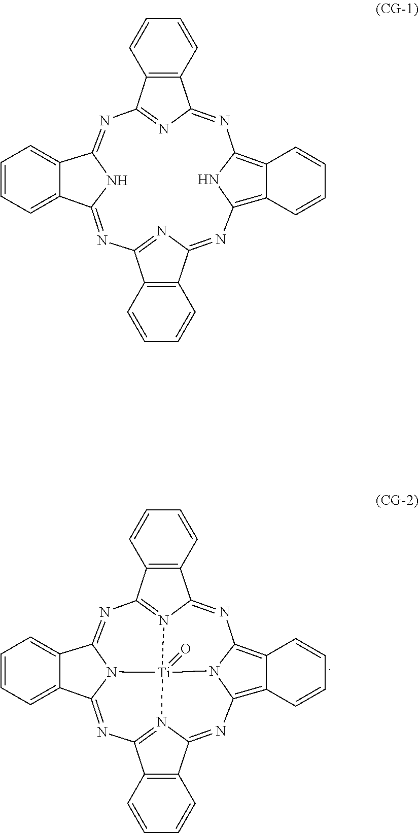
C12=N3C(=NC4=C5C(=C6N4[Ti]34(=O)N3=C(C7=C(C3=N6)C=CC=C7)N=C3C6=CC=CC=C6C(=N1)N34)C=CC=C5)C1=C2C=CC=C1.C12=NC(=NC3=C4C(=C(N3)N=C3C5=C(C(=N3)N=C3C6=CC=CC=C6C(=N1)N3)C=CC=C5)C=CC=C4)C1=C2C=CC=C1
